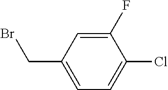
C1(F)=CC(CBr)=CC=C1Cl
